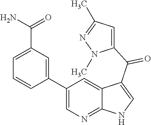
C1=C(C(N)=O)C=C(C2=CN=C3C(=C2)C(C(C2=CC(C)=NN2C)=O)=CN3)C=C1
